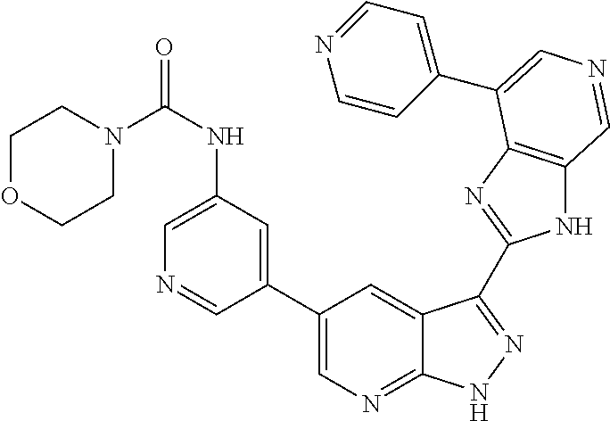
C1(C2=CN=C3C(=C2)C(C2=NC4=C(N2)C=NC=C4C2=CC=NC=C2)=NN3)=CC(NC(=O)N2CCOCC2)=CN=C1
